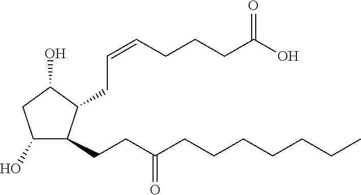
C1(O)C(CCC(CCCCCCC)=O)C(CC=CCCCC(O)=O)C(O)C1
